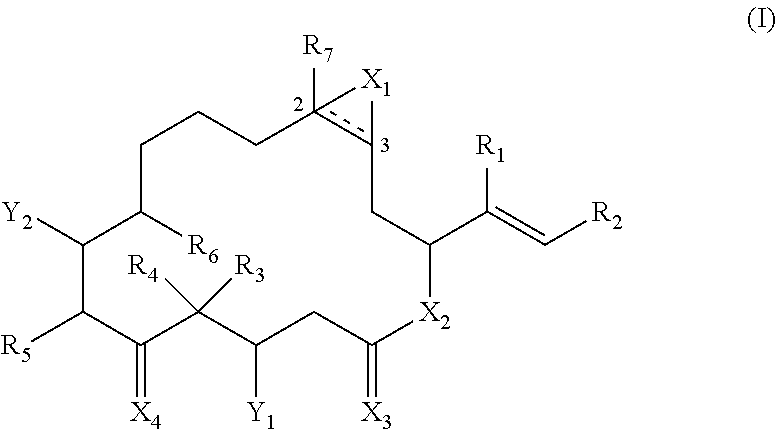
C1CC([R6])C([Y2])C([R5])C(=[X4])C([R4])([R3])C([Y1])CC(=[X3])[X2]C(C(=C[R2])[R1])Cc2c([R7])(C1)[X1]2
